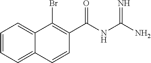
C12=CC=CC=C1C(Br)=C(C(NC(N)=N)=O)C=C2
